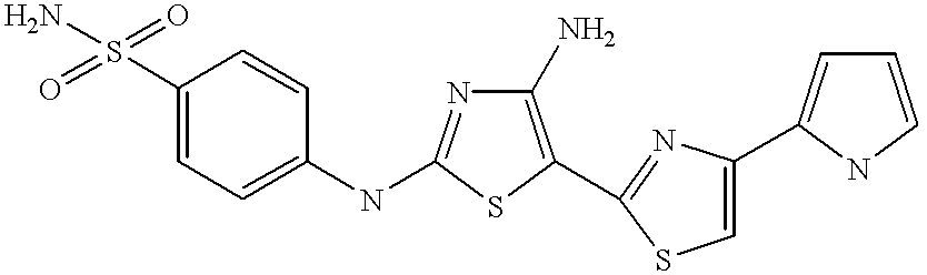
C1(S(=O)(=O)N)=CC=C(NC2=NC(N)=C(C3=NC(C4=CC=CN4)=CS3)S2)C=C1
